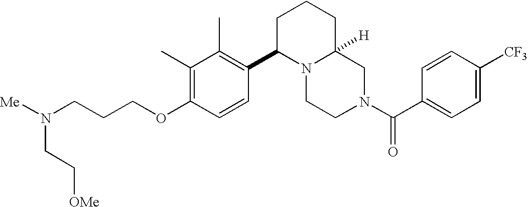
C(CCOC1=C(C)C(C)=C(C2N3C([H])(CCC2)CN(C(C2=CC=C([CF3])C=C2)=O)CC3)C=C1)N(CC[OMe])[Me]
